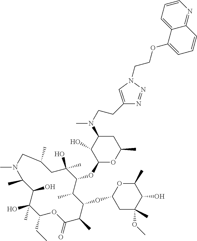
C1(CC)C(C)(O)C(O)C(C)N(C)CC(C)CC(O)(C)C(OC2OC(C)CC(N(C)CCC3=CN(CCOC4=CC=CC5=NC=CC=C45)N=N3)C2O)C(C)C(OC2CC(C)(OC)C(O)C(C)O2)C(C)C(=O)O1
